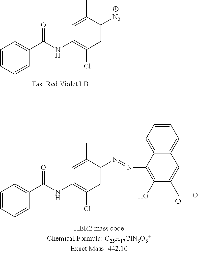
C1=CC=CC(C(NC2=C(Cl)C=C([N2])C(C)=C2)=O)=C1.C1=CC=CC(C(NC2=C(Cl)C=C(N=NC3=C(O)C([C+]=O)=CC4=CC=CC=C34)C(C)=C2)=O)=C1
